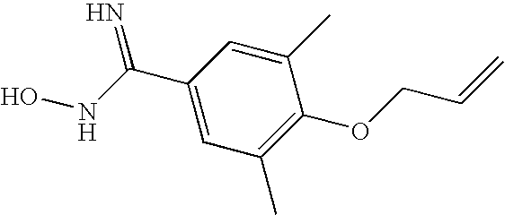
C1(C)=CC(C(NO)=N)=CC(C)=C1OCC=C
